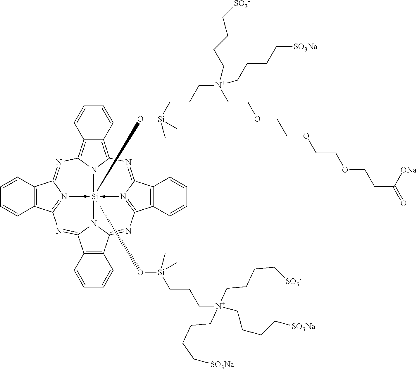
C1=CC2=C(C=C1)C1=NC3=C4C(=C5N3[Si]36(O[Si](CCC[N+](CCCC[SO3Na])(CCCC[SO3Na])CCCC[SO3-])(C)C)(O[Si](CCC[N+](CCCC[SO3Na])(CCOCCOCCOCCC(=O)[ONa])CCCC[SO3-])(C)C)-N1=C2N=C1C2=C(C(=NC7=N->3C(=N5)C3=C7C=CC=C3)N16)C=CC=C2)C=CC=C4
